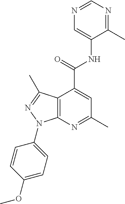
N1=CN=C(C)C(NC(C2=CC(C)=NC3=C2C(C)=NN3C2=CC=C(OC)C=C2)=O)=C1
